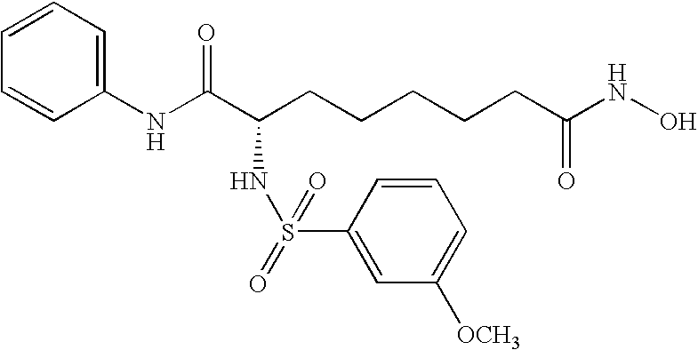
C1(NC(C(CCCCCC(NO)=O)NS(=O)(=O)C2=CC([OCH3])=CC=C2)=O)=CC=CC=C1
